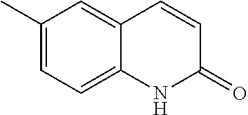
C1(C)=CC=C2C(=C1)C=CC(=O)N2
